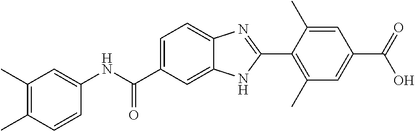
CC1=C(C)C=C(NC(C2=CC=C3C(=C2)NC(C2=C(C)C=C(C(O)=O)C=C2C)=N3)=O)C=C1
